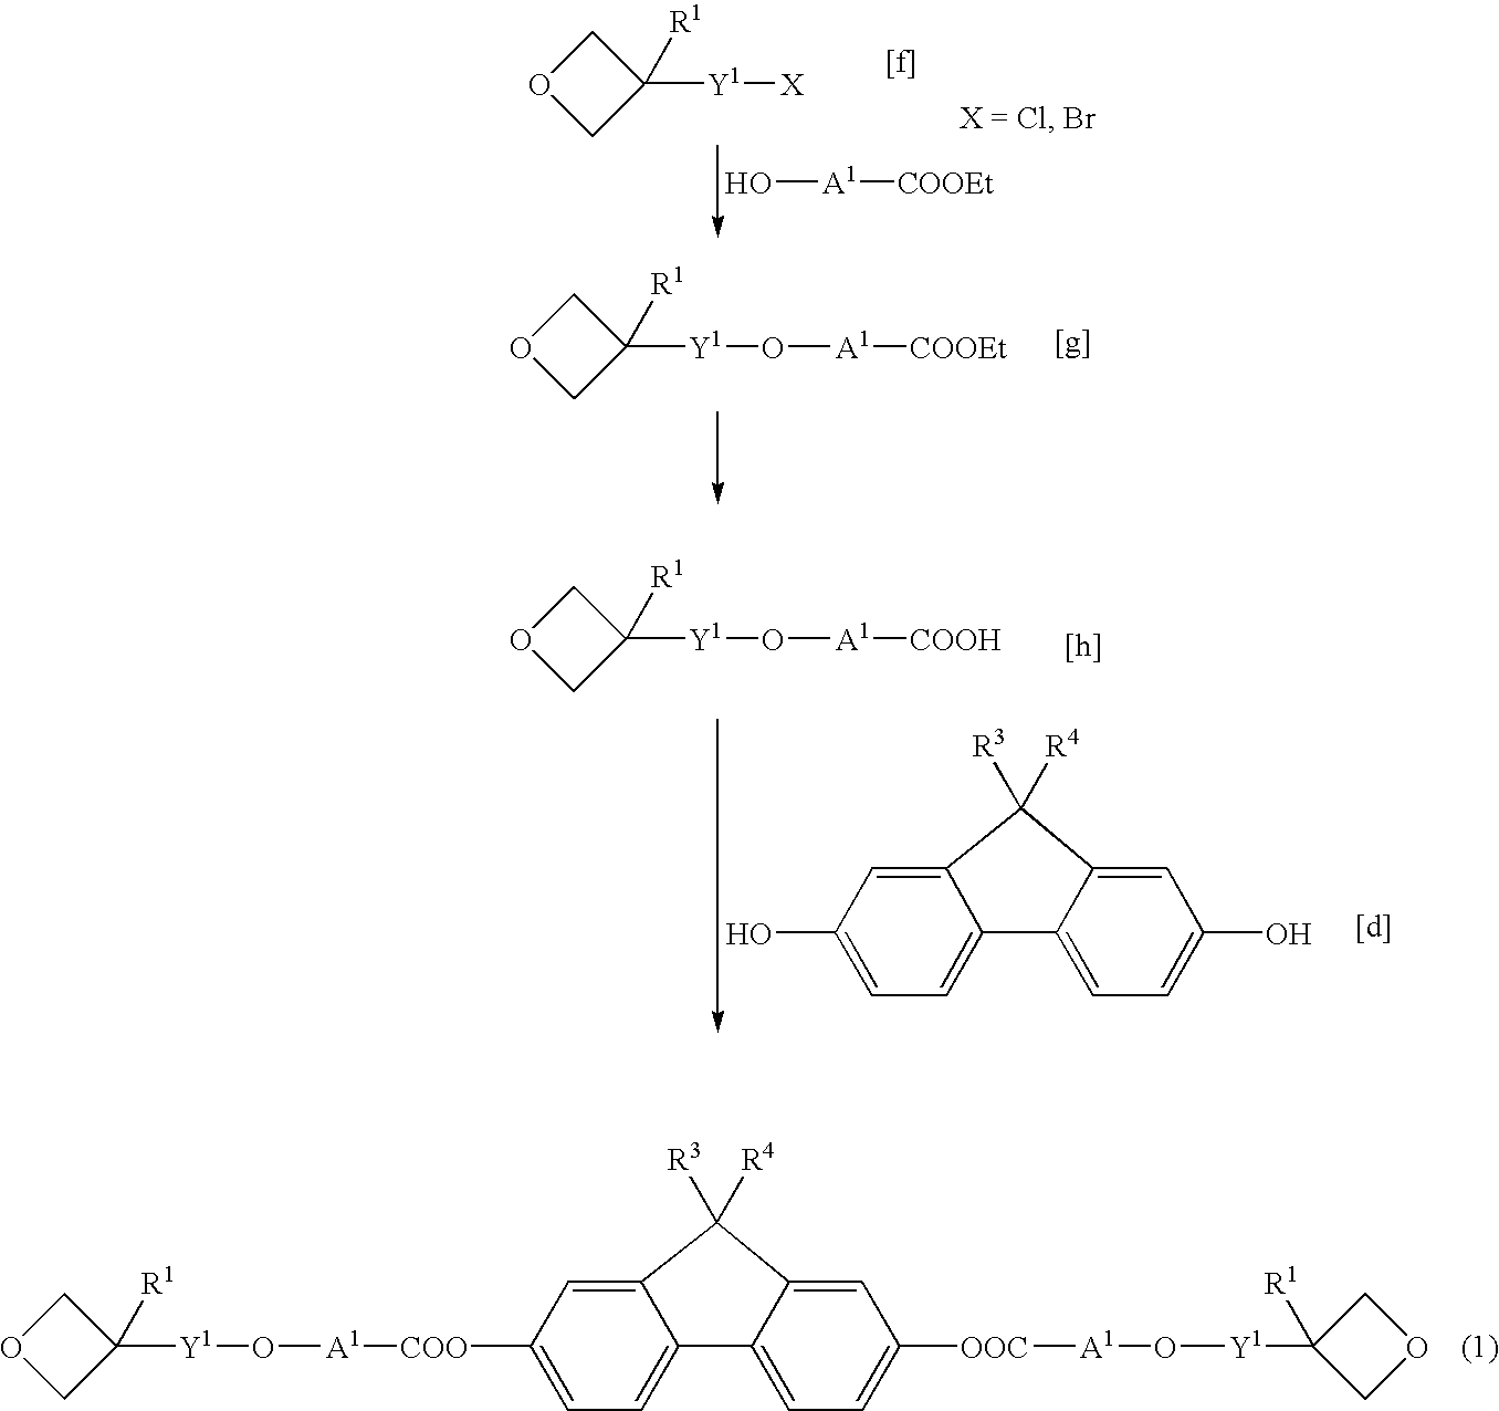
C1([Y1][X])([R1])COC1.O[A1][COOEt].[Y1](O[A1][COOEt])C1([R1])COC1.C12=CC(O)=CC=C1C1=CC=C(O)C=C1C2([R3])[R4].[Y1](O[A1][COOH])C1([R1])COC1.[Y1](O[A1][COO]C1=CC=C2C(=C1)C([R3])([R4])C1=CC([OOC][A1]O[Y1]C3([R1])COC3)=CC=C21)C1([R1])COC1
